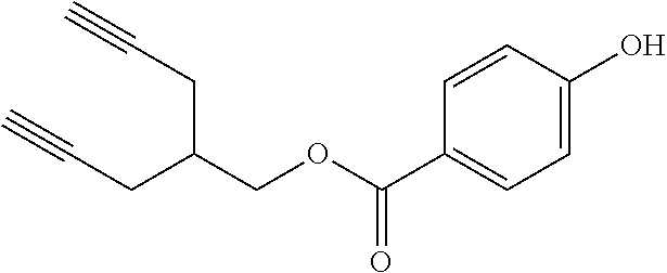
C1=C(O)C=CC(C(OCC(CC#C)CC#C)=O)=C1
